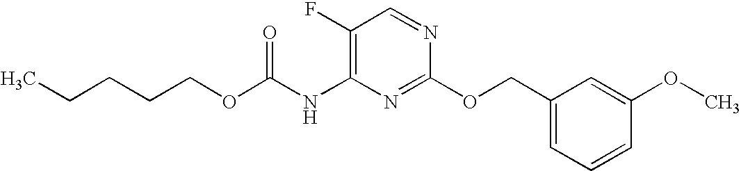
C1(F)=C(NC(OCCCCC)=O)N=C(OCC2=CC=CC(OC)=C2)N=C1
